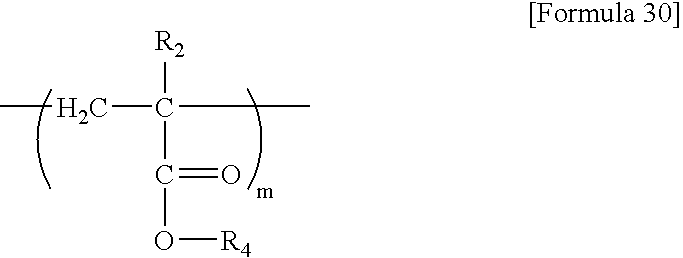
CCC([R2])(C)C(=O)O[R4]
